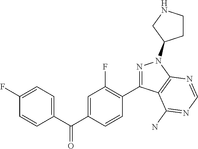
C1(C(C2=CC(F)=C(C3=NN(C4CCNC4)C4=C3C(N)=NC=N4)C=C2)=O)=CC=C(F)C=C1
